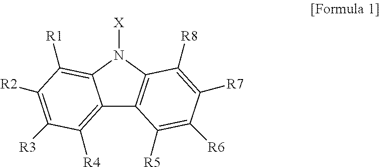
C12=C([R4])C([R3])=C([R2])C([R1])=C1N([X])C1=C2C([R5])=C([R6])C([R7])=C1[R8]
